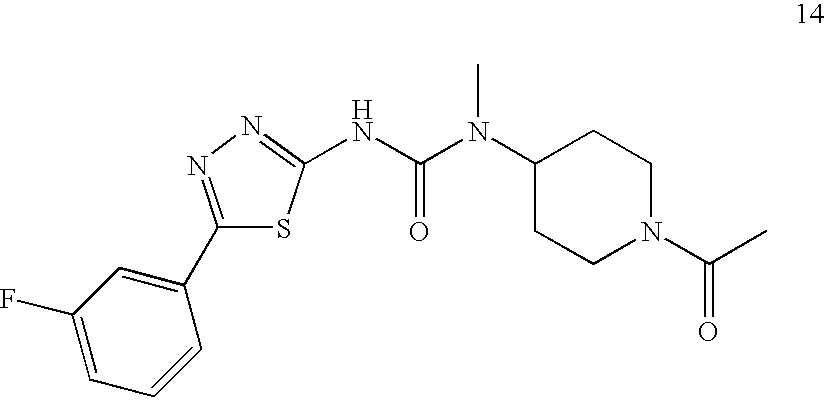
N(C(N(C1CCN(C(C)=O)CC1)C)=O)C1=NN=C(C2=CC(F)=CC=C2)S1
